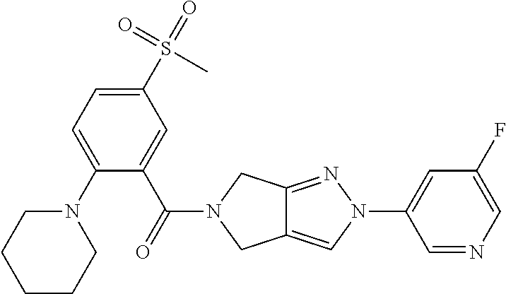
N1(C2=CC=C(S(C)(=O)=O)C=C2C(=O)N2CC3=CN(C4=CC(F)=CN=C4)N=C3C2)CCCCC1
